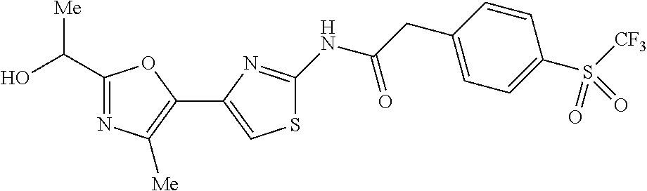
C1(C(O)[Me])=NC([Me])=C(C2=CSC(NC(CC3=CC=C(S(=O)([CF3])=O)C=C3)=O)=N2)O1
